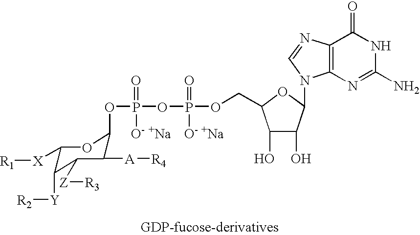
O(P(=O)([O- +Na])OP(=O)([O- +Na])OCC1C(O)C(O)C(N2C3=C(N=C2)C(=O)NC(N)=N3)O1)C1C([A][R4])C([Z][R3])C([Y][R2])C([X][R1])O1
